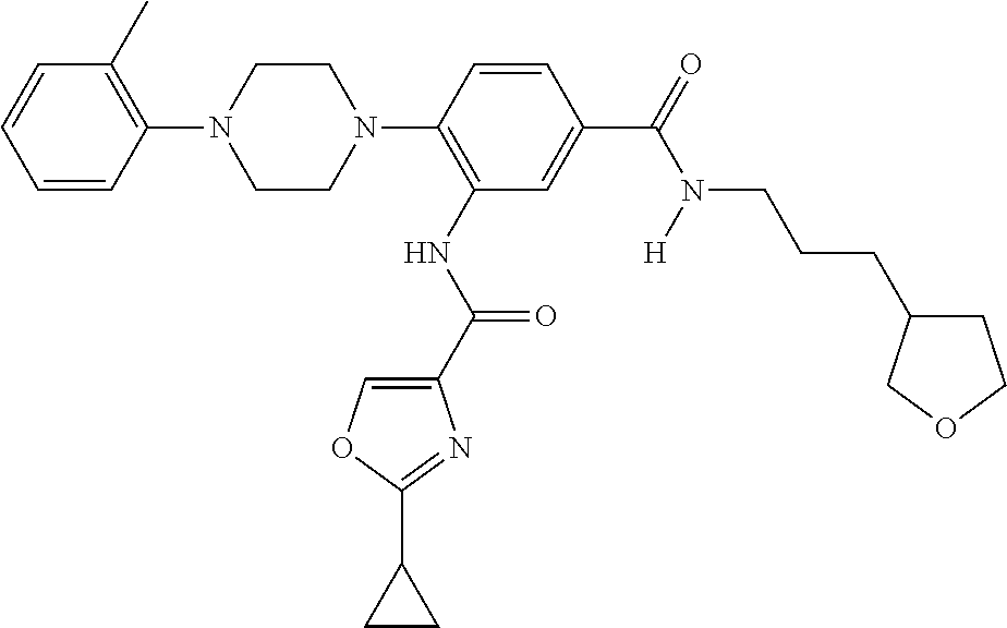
C1=CC(N2CCN(C3=C(NC(C4=COC(C5CC5)=N4)=O)C=C(C(=O)N([H])CCCC4CCOC4)C=C3)CC2)=C(C)C=C1
